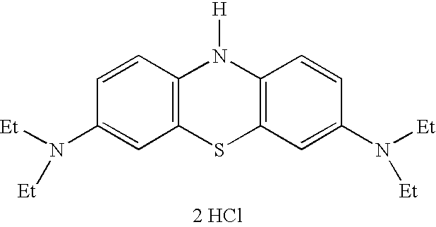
C1=CC(N([Et])[Et])=CC2=C1N([H])C1=C(S2)C=C(N([Et])[Et])C=C1.[2 HCl]
